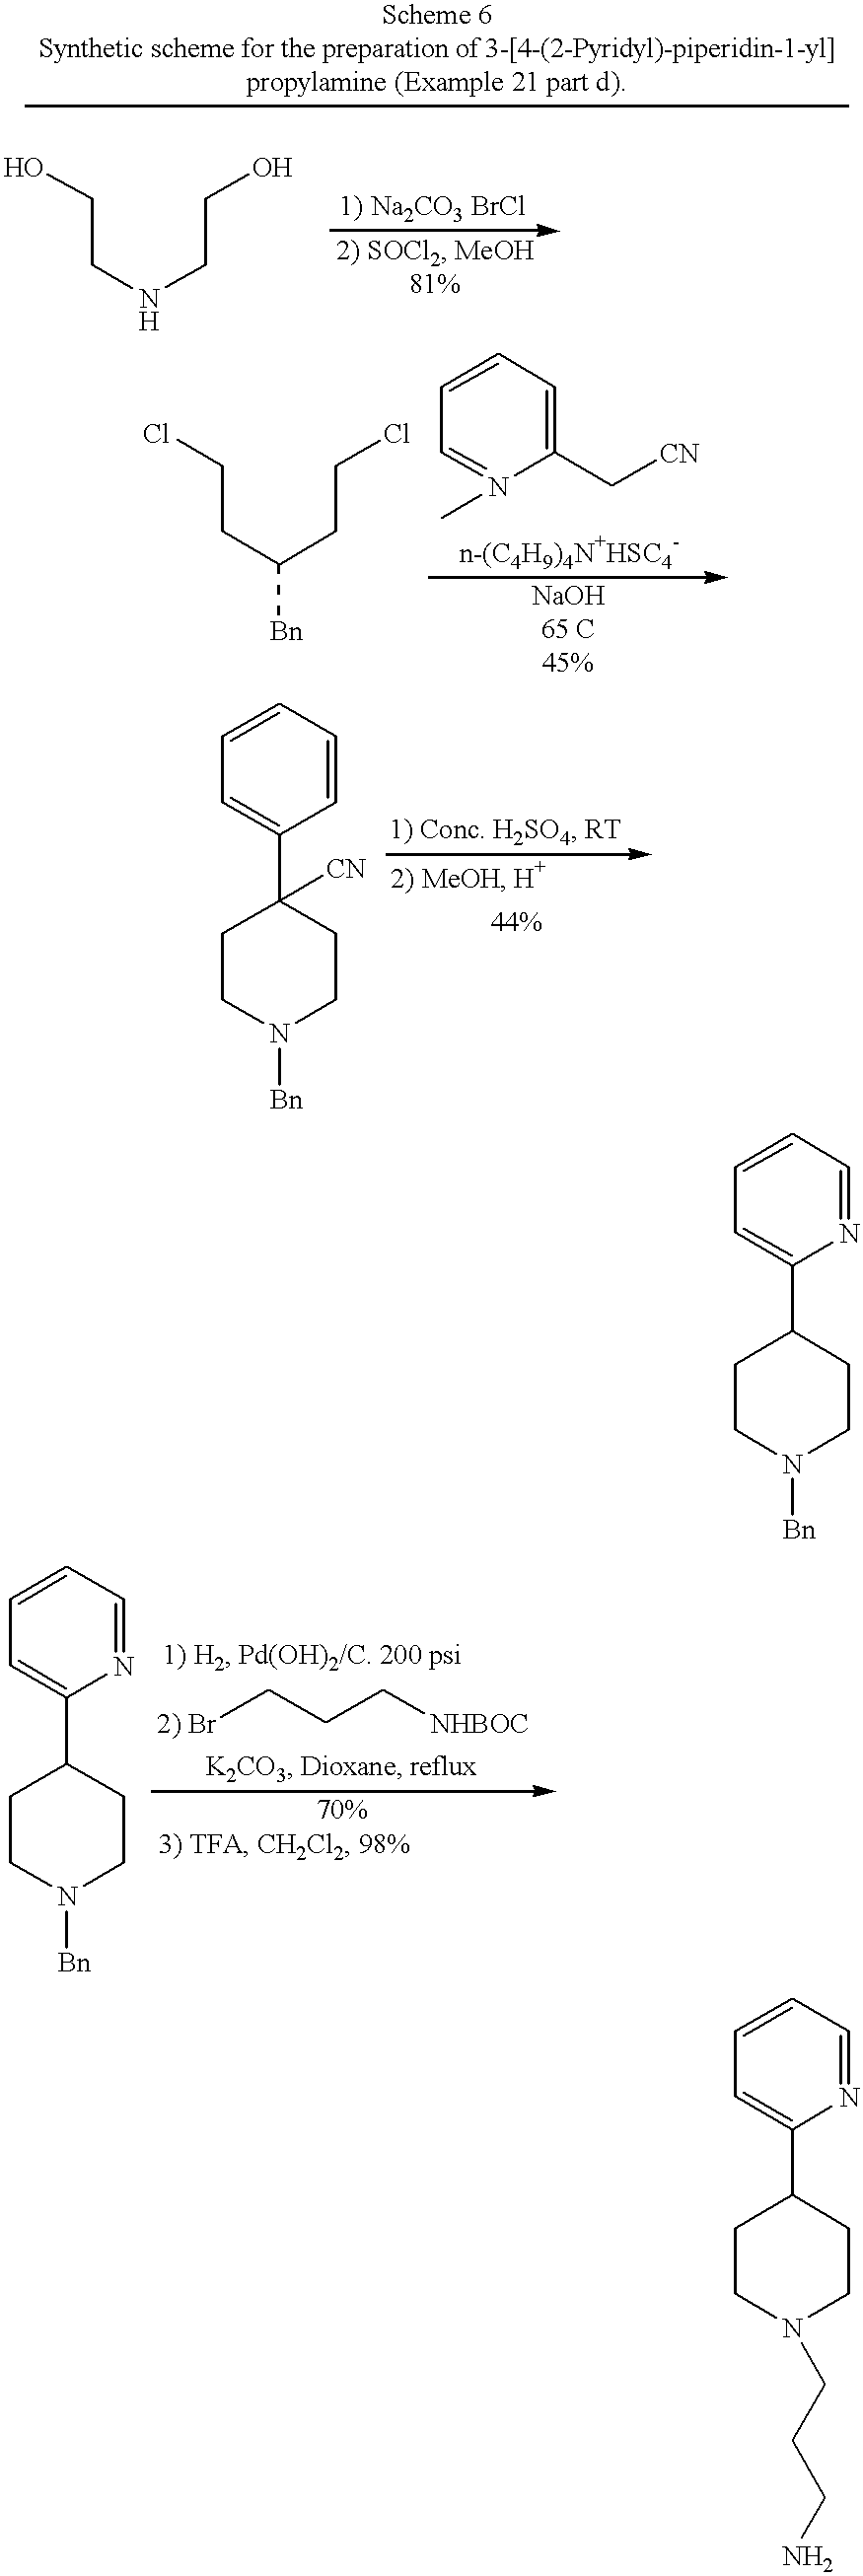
OCCNCCO.C(CC(CCCl)[Bn])Cl.C1=N(C)C(C[CN])=CC=C1.C1=C(C2([CN])CCN([Bn])CC2)C=CC=C1.C1=C(C2CCN([Bn])CC2)N=CC=C1.C1=C(C2CCN([Bn])CC2)N=CC=C1.[2) Br]CCC[NHBOC].C1=C(C2CCN(CCCN)CC2)N=CC=C1
